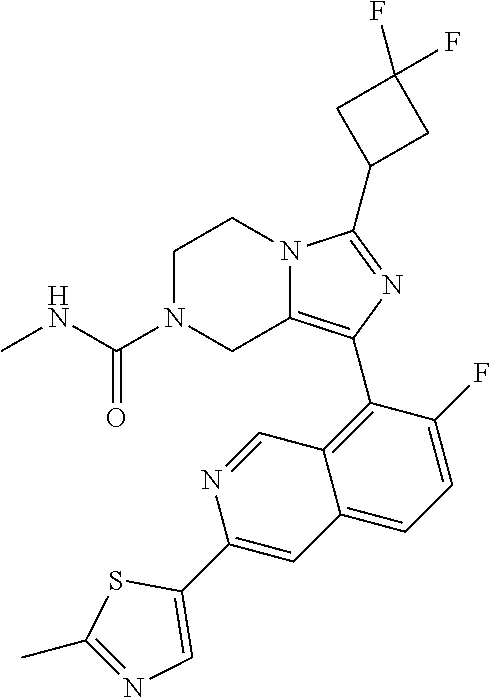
C1N(C(NC)=O)CC2=C(C3=C4C(=CC=C3F)C=C(C3=CN=C(C)S3)N=C4)N=C(C3CC(F)(F)C3)N2C1
